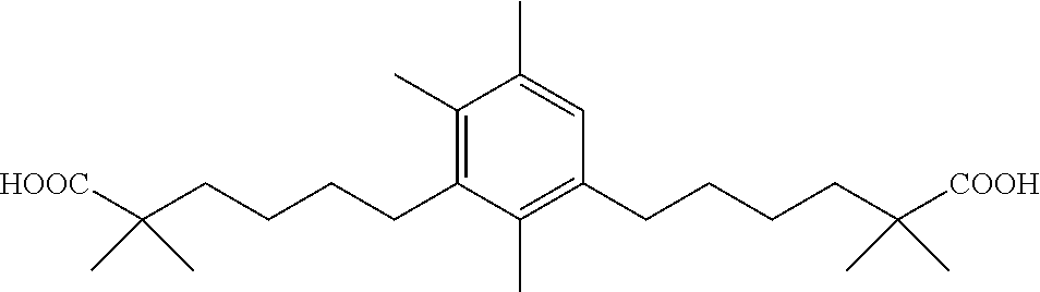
C1(C)=CC(CCCCC(C)(C)[COOH])=C(C)C(CCCCC(C)(C)[HOOC])=C1C
